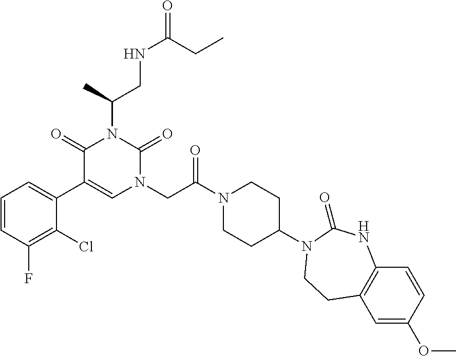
C1=CC(F)=C(Cl)C(C2=CN(CC(N3CCC(N4C(=O)NC5=C(C=C(OC)C=C5)CC4)CC3)=O)C(=O)N(C(CNC(=O)CC)C)C2=O)=C1
